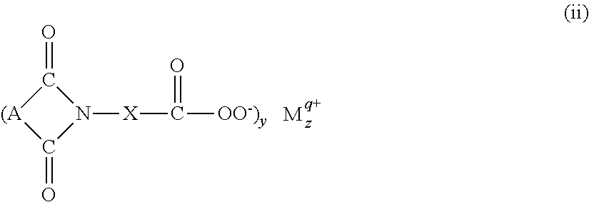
N1([X]C([OO-)y])=O)C(=O)[(A]C1=O.[M]
